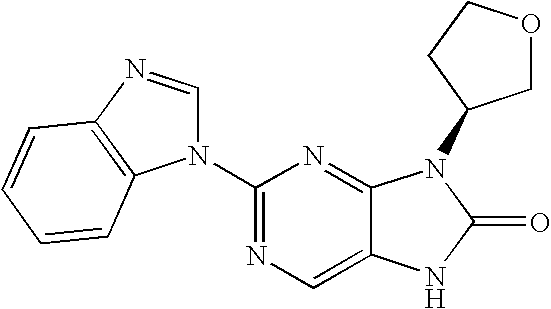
C12=CN=C(N3C=NC4=C3C=CC=C4)N=C1N(C1COCC1)C(=O)N2
